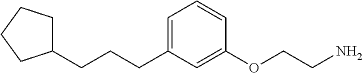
C(CCC1=CC=CC(OCCN)=C1)C1CCCC1
